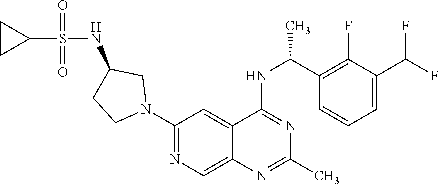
C1(N2CC(NS(=O)(=O)C3CC3)CC2)=NC=C2C(=C1)C(NC(C1=C(F)C(C(F)F)=CC=C1)C)=NC(C)=N2
